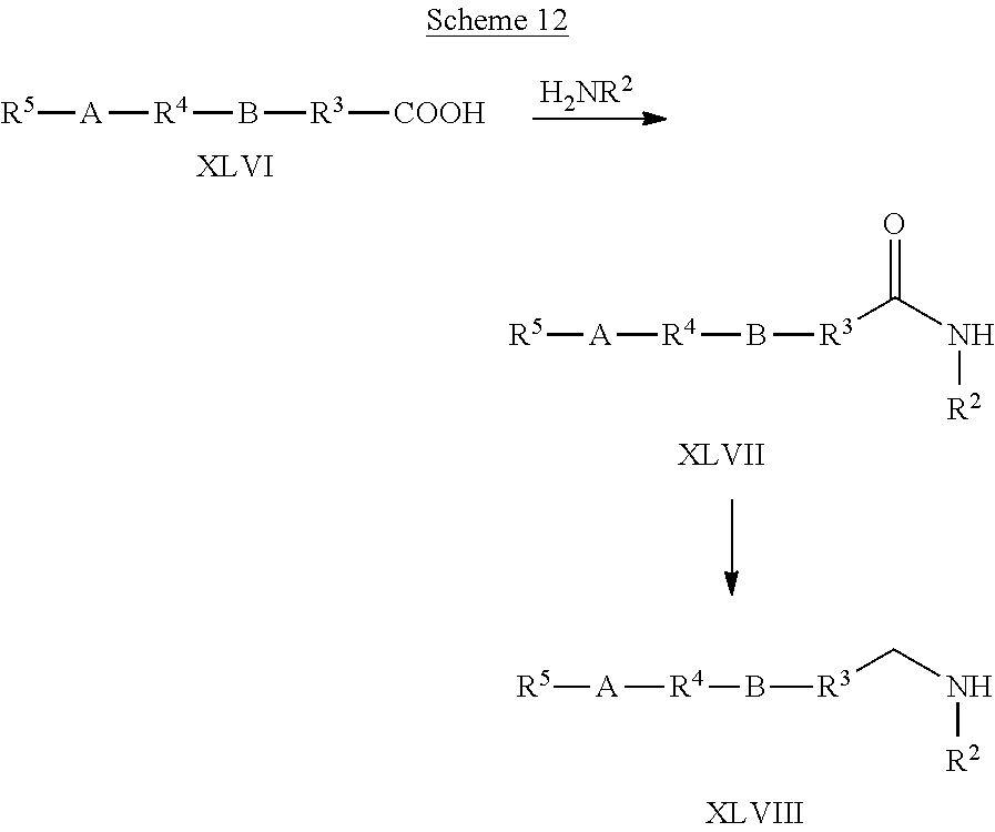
[R5][A][R4]B[R3]CN[R2].[H2NR2].[R5][A][R4]B[R3][COOH].[R5][A][R4]B[R3]C(N[R2])=O
